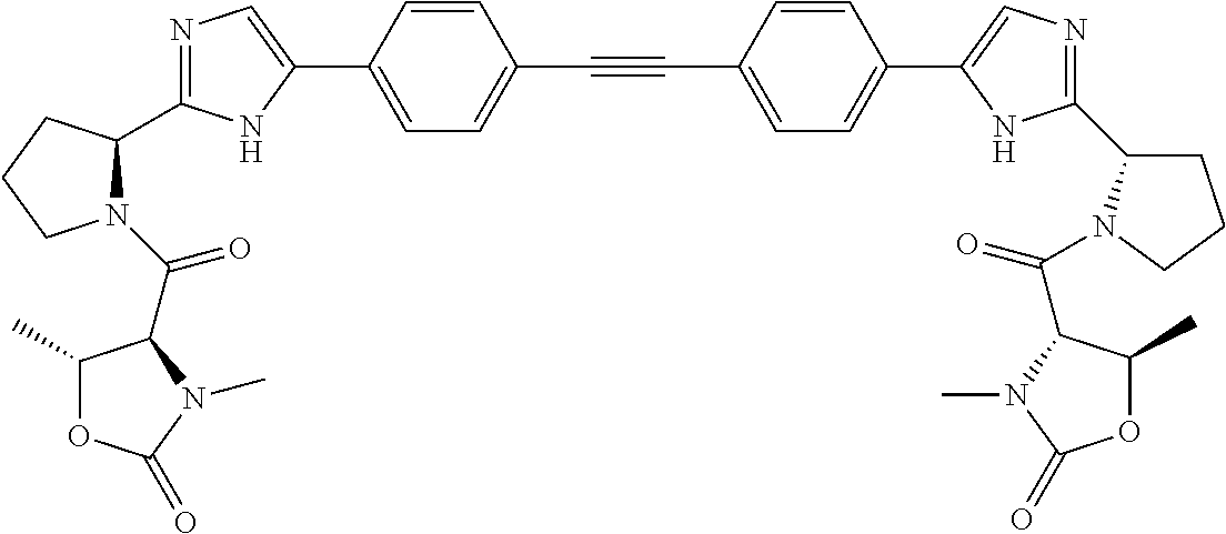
N1=C(C2N(C(=O)C3C(C)OC(=O)N3C)CCC2)NC(C2=CC=C(C#CC3=CC=C(C4=CN=C(C5CCCN5C(=O)C5C(C)OC(=O)N5C)N4)C=C3)C=C2)=C1
